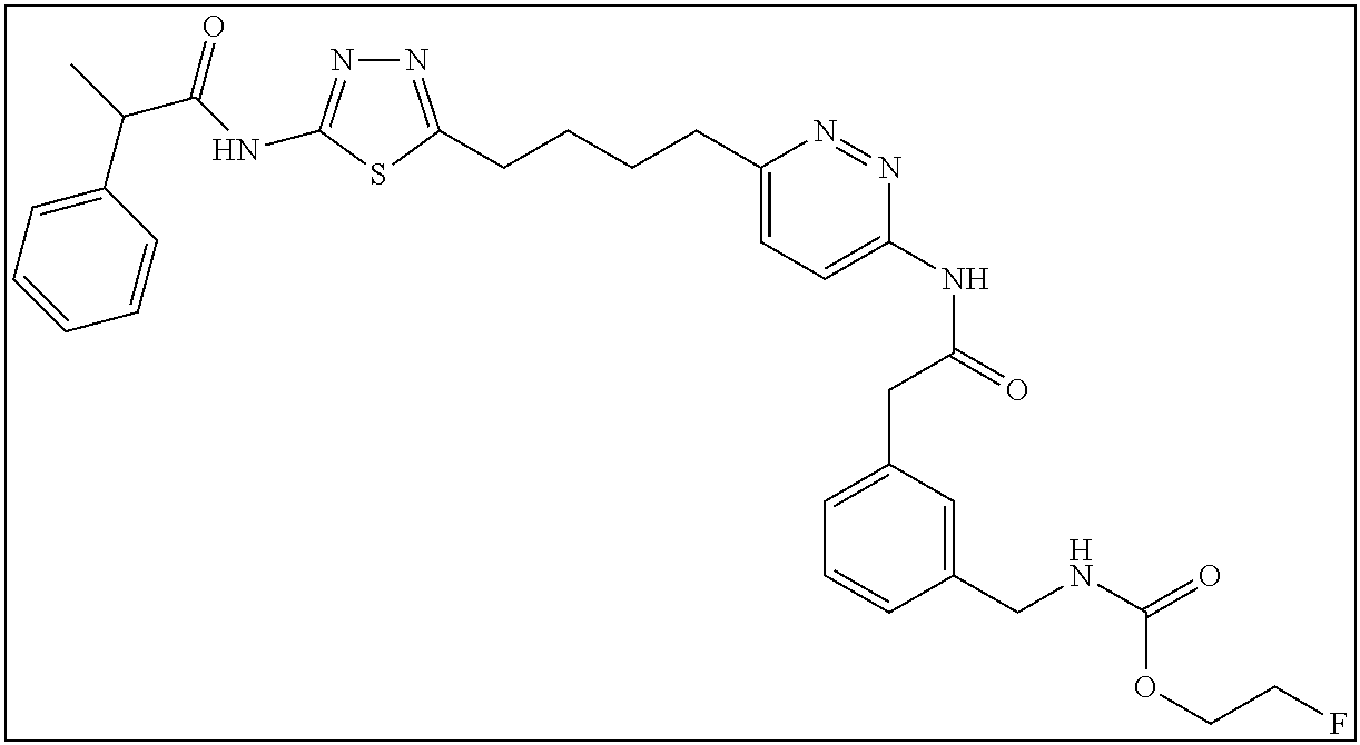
N1=C(CCCCC2=CC=C(NC(=O)CC3=CC=CC(CNC(=O)OCCF)=C3)N=N2)SC(NC(C(C)C2=CC=CC=C2)=O)=N1
